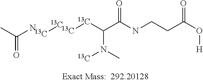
CC(N)=O.[13C][13C].C(C(NCCC(O[H])=O)=O)(N([13C])C)[13C][13C]
